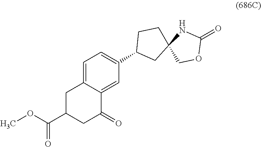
C1C(C(OC)=O)CC(=O)C2=CC(C3CC4(CC3)COC(=O)N4)=CC=C12
